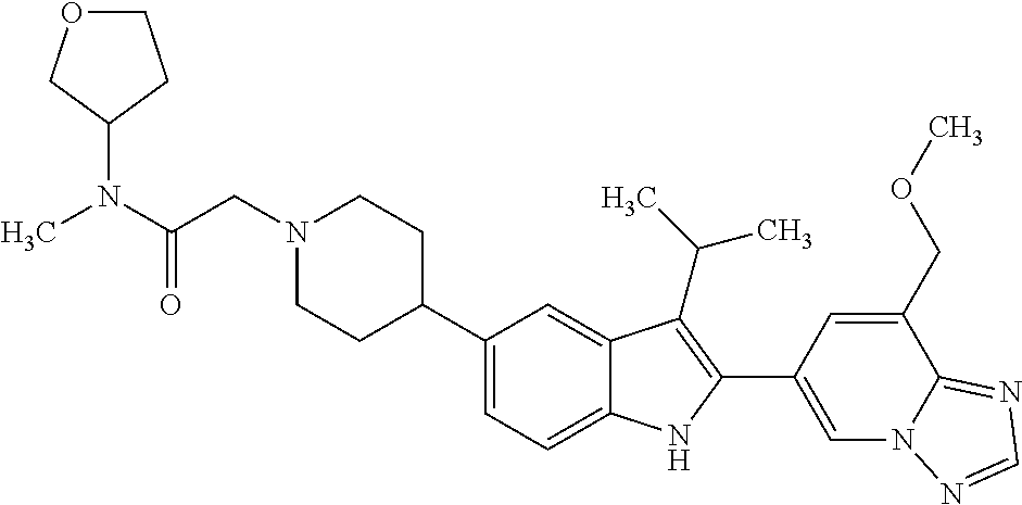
N1(CC(N(C2CCOC2)C)=O)CCC(C2=CC=C3C(=C2)C(C(C)C)=C(C2=CN4C(=NC=N4)C(COC)=C2)N3)CC1
